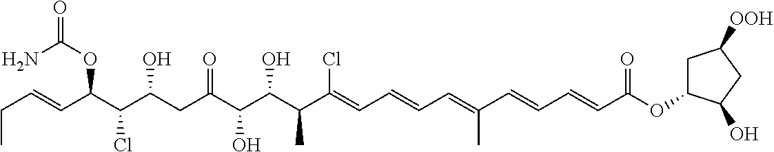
CCC=CC(C(C(CC(C(C(C(C(=CC=CC=C(C=CC=CC(OC1CC([OOH])CC1O)=O)C)Cl)C)O)O)=O)O)Cl)OC(=O)N
